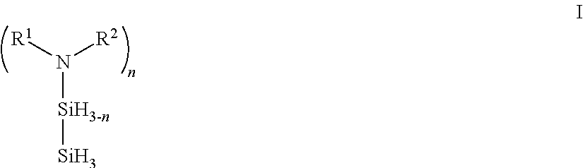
N([SiH3-n][Si])([R2])[R1]
